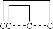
[CC]12C(CCC1)CC2
